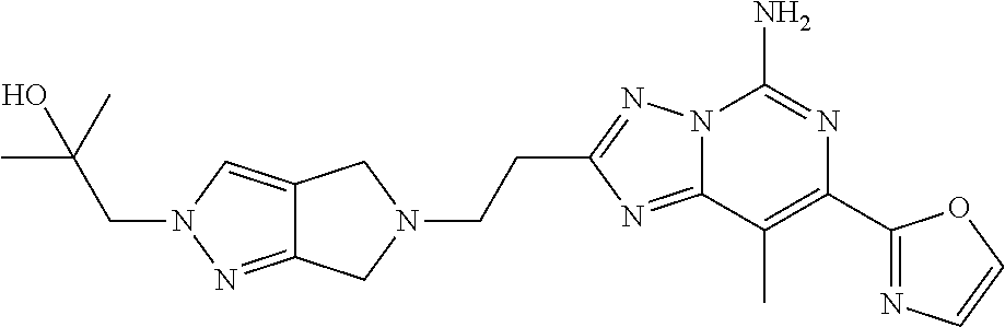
C12=NC(CCN3CC4=CN(CC(C)(C)O)N=C4C3)=NN1C(N)=NC(C1=NC=CO1)=C2C
